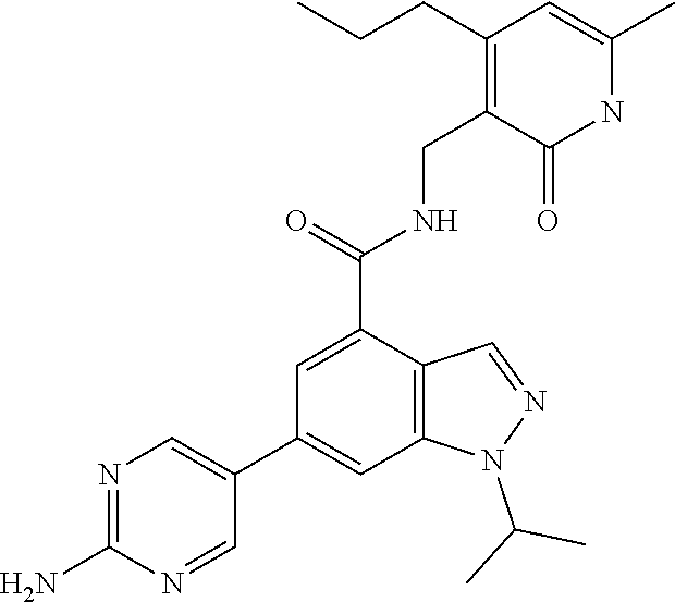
NC1=NC=C(C2=CC3=C(C(C(=O)NCC4=C(CCC)C=C(C)NC4=O)=C2)C=NN3C(C)C)C=N1
